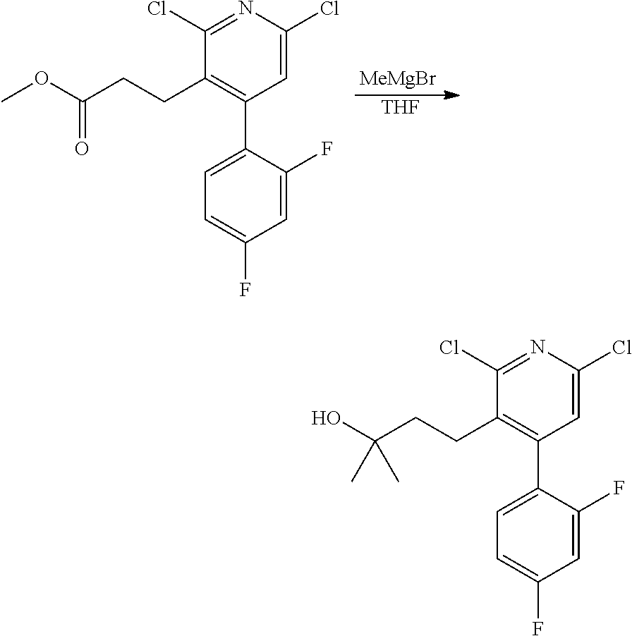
[MeMgBr].[THF].C1(Cl)=NC(Cl)=CC(C2=CC=C(F)C=C2F)=C1CCC(OC)=O.C1(Cl)=NC(Cl)=CC(C2=CC=C(F)C=C2F)=C1CCC(O)(C)C
